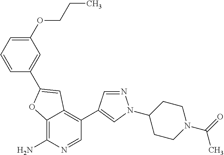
C12=C(N)N=CC(C3=CN(C4CCN(C(=O)C)CC4)N=C3)=C1C=C(C1=CC(OCCC)=CC=C1)O2
